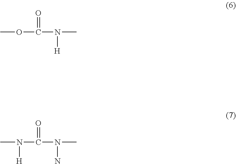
COC(N(C)[H])=O.CN(C(N(C)N)=O)[H]
